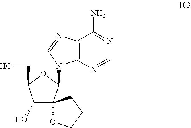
C1(O)C2(C(N3C4=C(C(N)=NC=N4)N=C3)OC1CO)OCCC2
